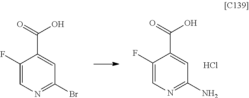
C1(F)=CN=C(Br)C=C1C(=O)O.C1(F)=CN=C(N)C=C1C(=O)O.Cl
